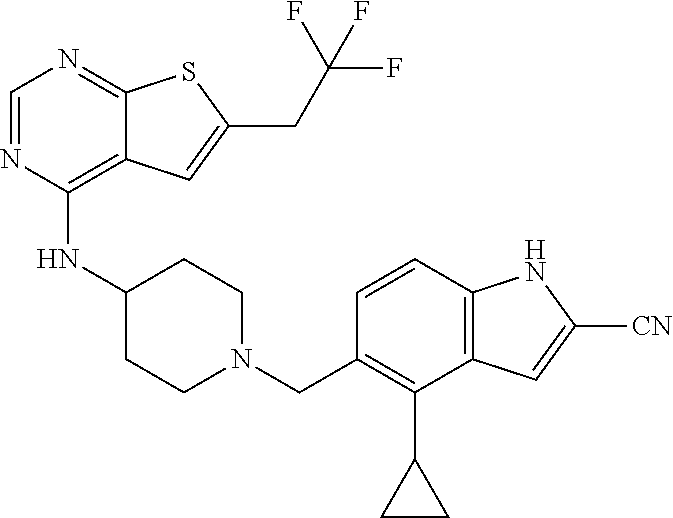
C1=NC(NC2CCN(CC3=C(C4CC4)C4=C(C=C3)NC([CN])=C4)CC2)=C2C(=N1)SC(CC(F)(F)F)=C2
